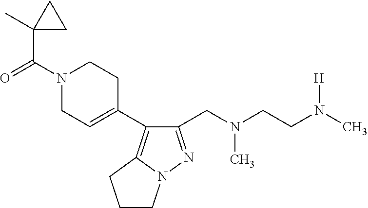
C1(CN(CCN(C)[H])C)=NN2C(=C1C1=CCN(C(=O)C3(C)CC3)CC1)CCC2
